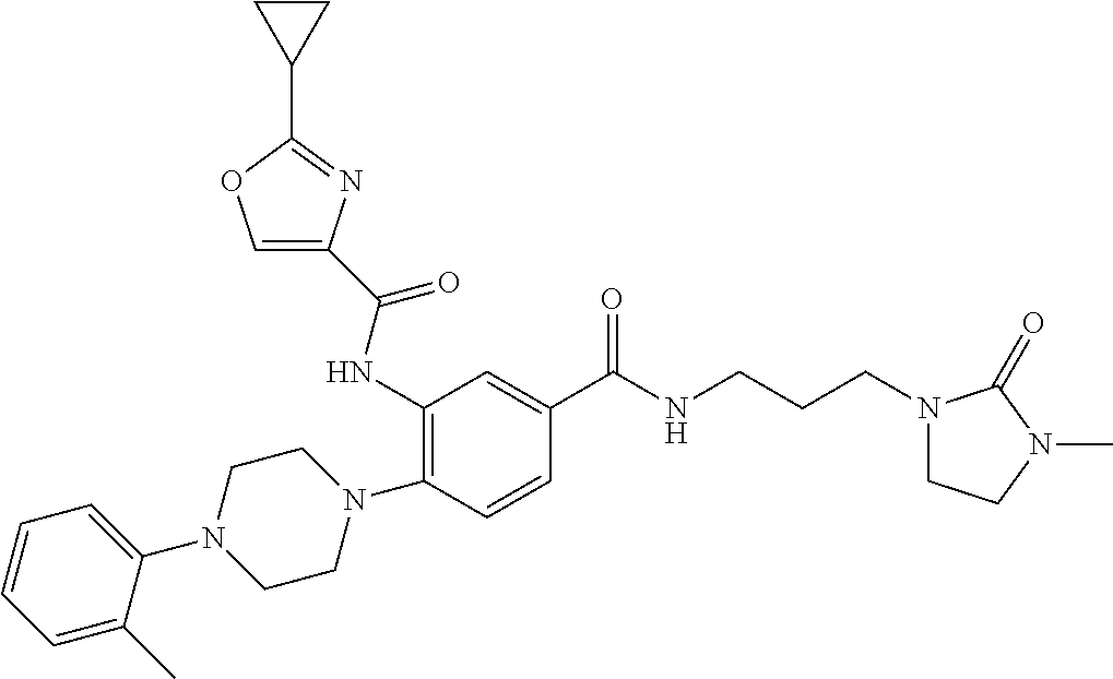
C1(N2CCN(C3=C(NC(=O)C4=COC(C5CC5)=N4)C=C(C(NCCCN4CCN(C)C4=O)=O)C=C3)CC2)=CC=CC=C1C
